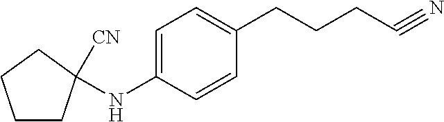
C1CC([CN])(NC2=CC=C(CCCC#N)C=C2)CC1
